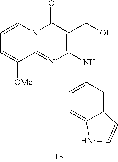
C1=CC=C([OMe])C2=NC(NC3=CC=C4C(=C3)C=CN4)=C(CO)C(=O)N12
